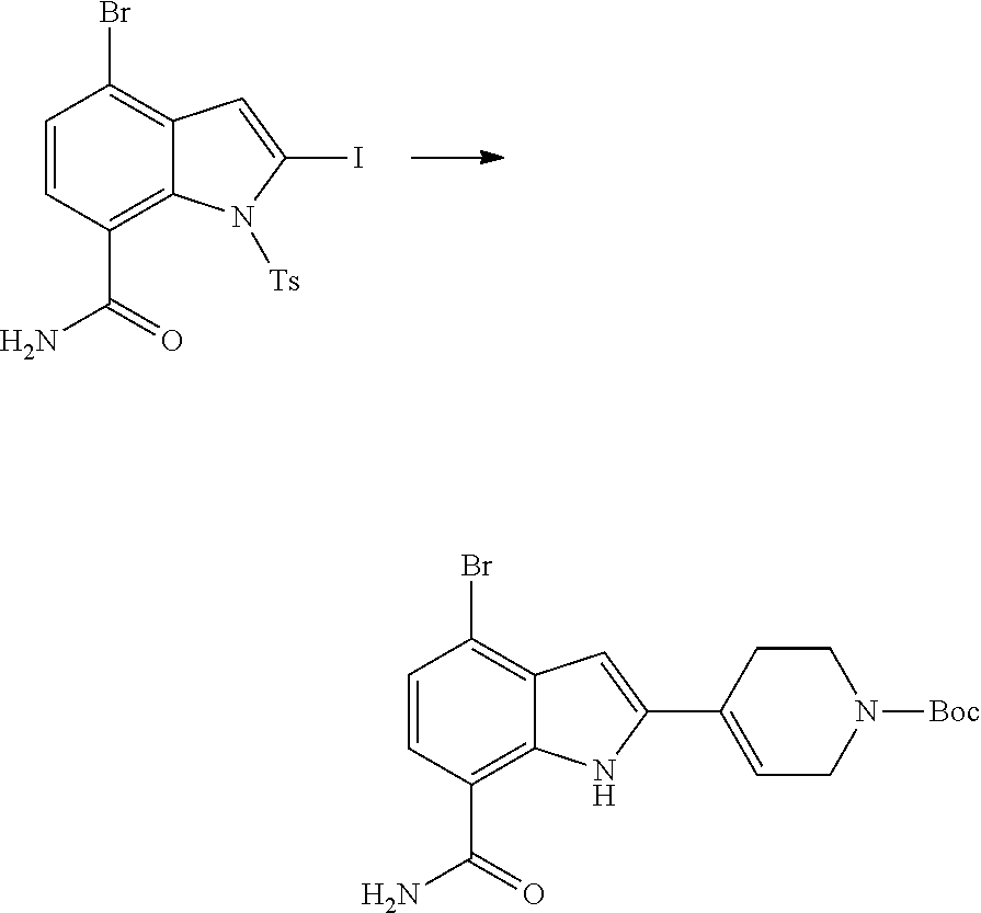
C1=CC(C(=O)N)=C2C(=C1Br)C=C(I)N2[Ts].C1=CC(C(=O)N)=C2C(=C1Br)C=C(C1=CCN([Boc])CC1)N2
